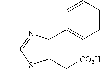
C1(C[CO2H])=C(C2=CC=CC=C2)N=C(C)S1
